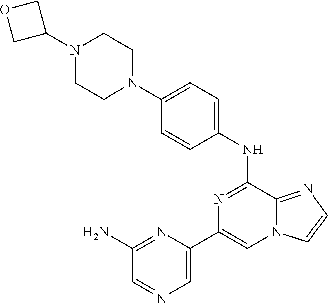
C1(N)=NC(C2=CN3C(=NC=C3)C(NC3=CC=C(N4CCN(C5COC5)CC4)C=C3)=N2)=CN=C1
